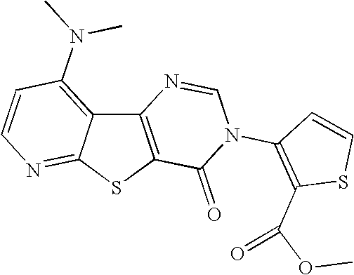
C12=C(SC3=NC=CC(N(C)C)=C13)C(=O)N(C1=C(C(OC)=O)SC=C1)C=N2
